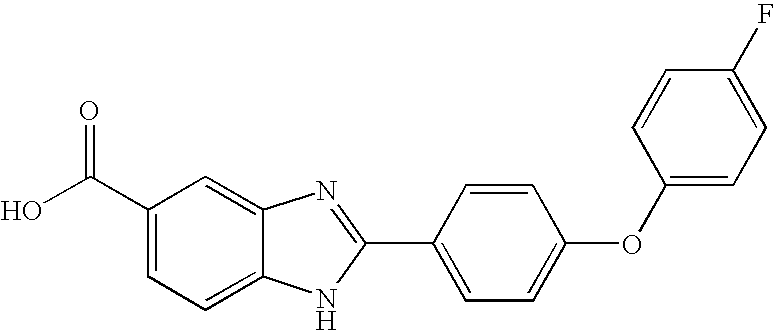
C1(C(O)=O)=CC=C2C(=C1)N=C(C1=CC=C(OC3=CC=C(F)C=C3)C=C1)N2
